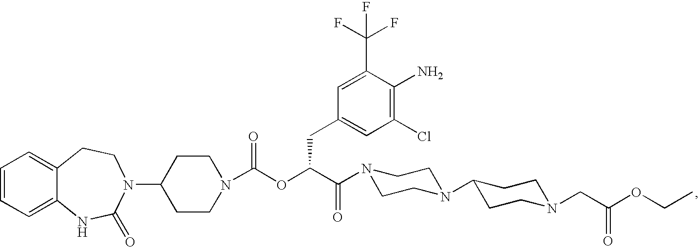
C1=CC=C2C(=C1)CCN(C1CCN(C(OC(C(=O)N3CCN(C4CCN(CC(OCC)=O)CC4)CC3)CC3=CC(Cl)=C(N)C(C(F)(F)F)=C3)=O)CC1)C(=O)N2
